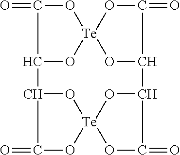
O1[Te]23OC(=O)C1C1O[Te]4(OC1=O)OC(C(=O)O4)C(O2)C(=O)O3
